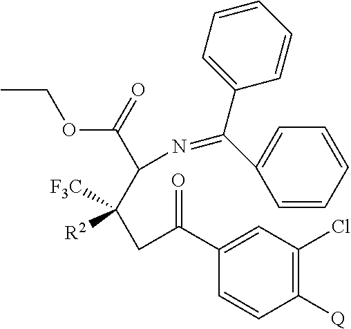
CCOC(C(C([R2])([F3C])CC(C1=CC(Cl)=C([Q])C=C1)=O)N=C(C1=CC=CC=C1)C1=CC=CC=C1)=O
